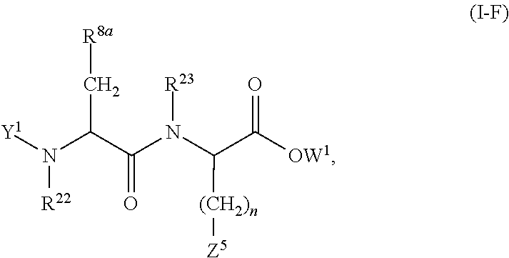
N(C(C(N(C(C([OW1])=O)[(CH2)n][Z5])[R23])=O)C[R8a])([R22])[Y1]
